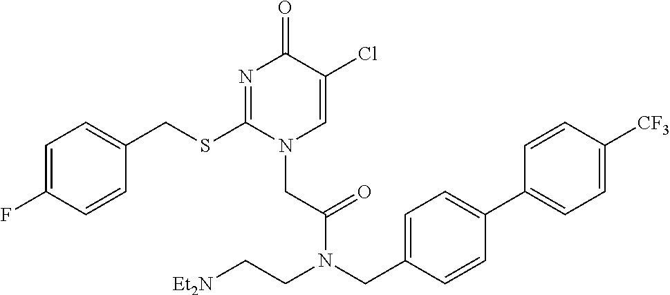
C1=C(F)C=CC(CSC2=NC(=O)C(Cl)=CN2CC(=O)N(CC2=CC=C(C3=CC=C([CF3])C=C3)C=C2)CC[Et2N])=C1
